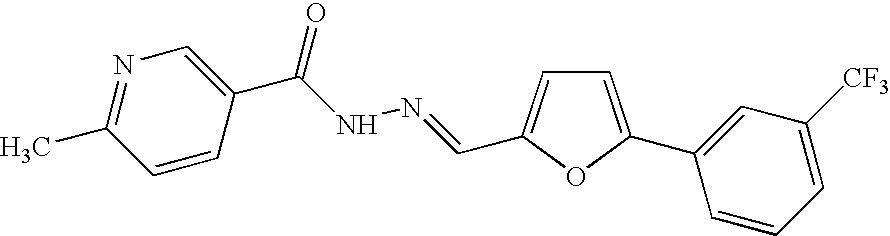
C1=C(C2=CC([CF3])=CC=C2)OC(C=NNC(C2=CN=C(C)C=C2)=O)=C1
